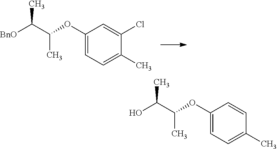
[BnO]C(C(OC1=CC=C(C)C(Cl)=C1)C)C.OC(C(OC1=CC=C(C)C=C1)C)C
